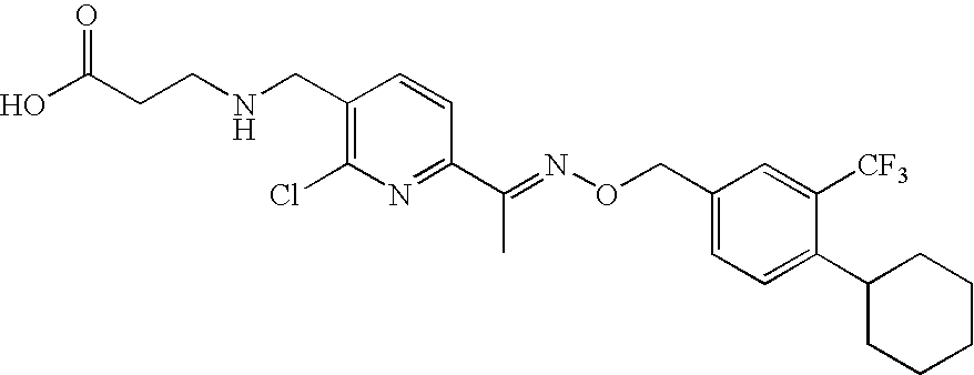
C1(CNCCC(O)=O)=C(Cl)N=C(C(=NOCC2=CC=C(C3CCCCC3)C([CF3])=C2)C)C=C1
